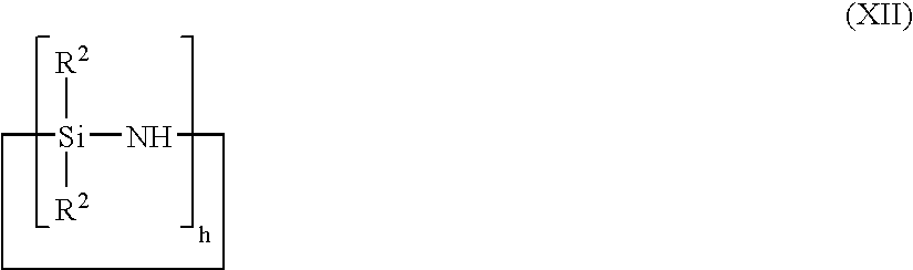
C1[Si]([R2])([R2])NCCC1
